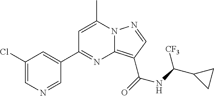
C1(Cl)=CN=CC(C2=NC3=C(C(NC([CF3])C4CC4)=O)C=NN3C(C)=C2)=C1
